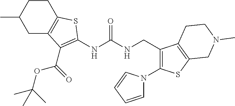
C1(C)CC2=C(CC1)SC(NC(NCC1=C(N3C=CC=C3)SC3=C1CCN(C)C3)=O)=C2C(OC(C)(C)C)=O
